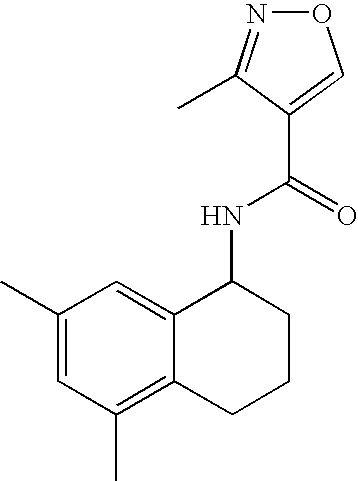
C1(C)=CC(C)=C2C(=C1)C(NC(C1=CON=C1C)=O)CCC2
